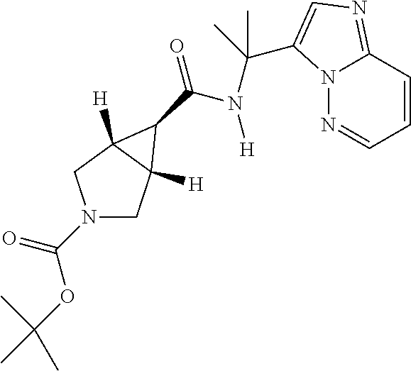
N1(C(=O)OC(C)(C)C)CC2([H])C([H])(C1)C2C(=O)N([H])C(C)(C)C1=CN=C2N1N=CC=C2
